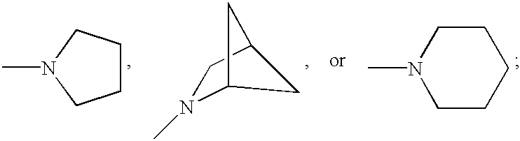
C1CCN(C)C1.C12N(C)CC(C1)C2.C1N(C)CCCC1
